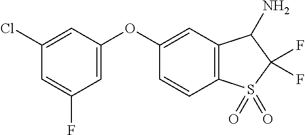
C1(Cl)=CC(OC2=CC3=C(C=C2)S(=O)(=O)C(F)(F)C3N)=CC(F)=C1
